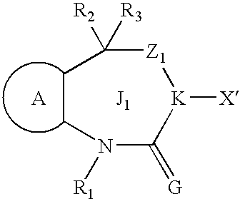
C1CN([R1])C(=[G])[K]([X])[Z1]C1([R2])[R3].[J1].[A]
